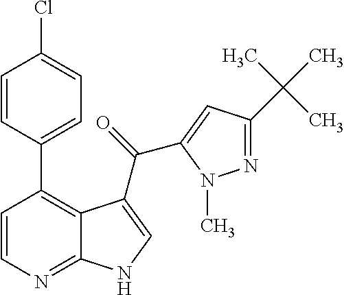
C12=NC=CC(C3=CC=C(Cl)C=C3)=C1C(C(=O)C1=CC(C(C)(C)C)=NN1C)=CN2
